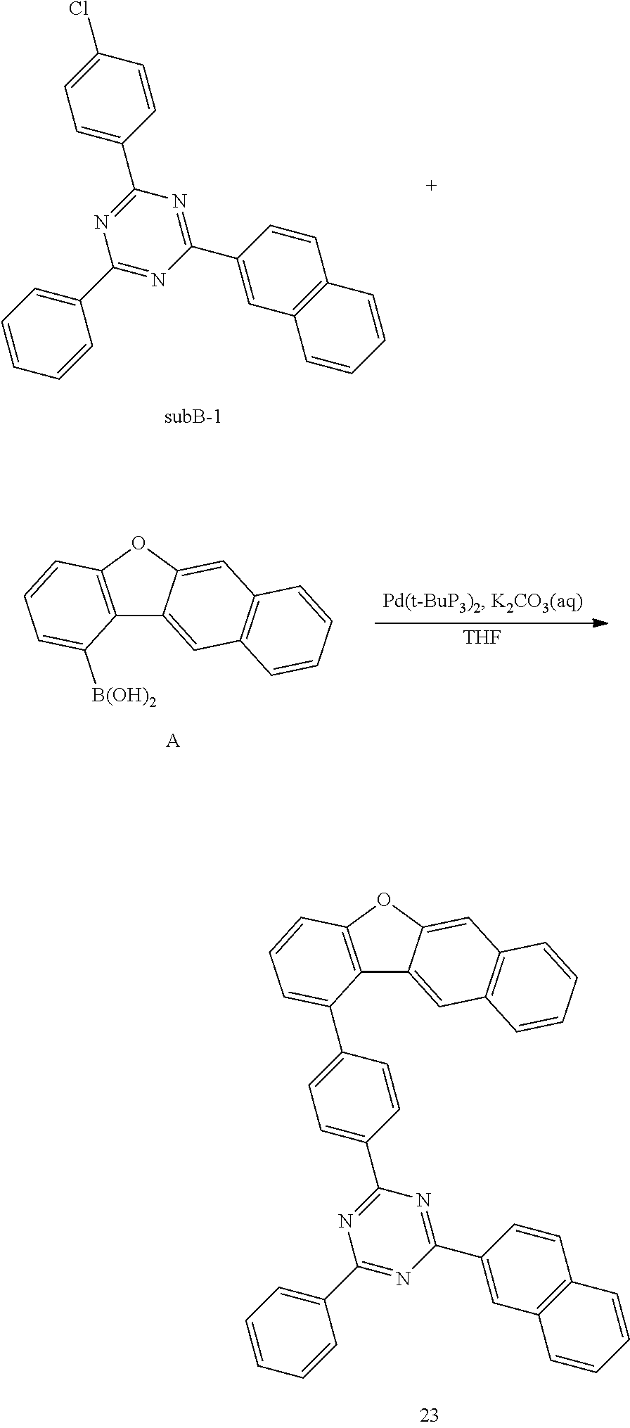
C1(C2=CC=CC=C2)=NC(C2=CC3=C(C=C2)C=CC=C3)=NC(C2=CC=C(Cl)C=C2)=N1.C12=C(OC3=CC4=C(C=C13)C=CC=C4)C=CC=C2[B(OH)2].[A].[THF].C1(C2=CC=CC=C2)=NC(C2=CC3=C(C=C2)C=CC=C3)=NC(C2=CC=C(C3=CC=CC4=C3C3=CC5=C(C=C3O4)C=CC=C5)C=C2)=N1
